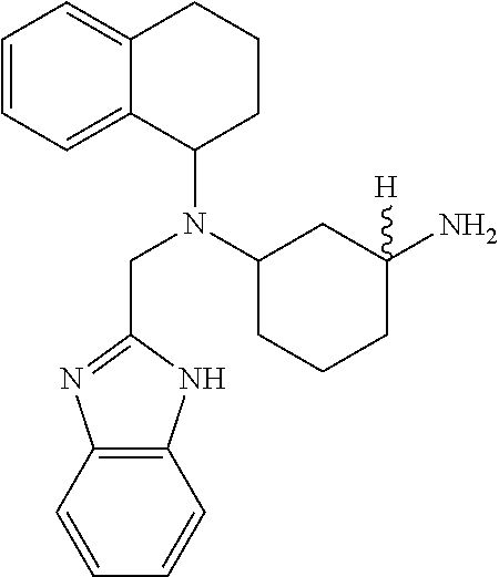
N(C1CCCC2=CC=CC=C12)(C1CC(N)([H])CCC1)CC1=NC2=C(N1)C=CC=C2
